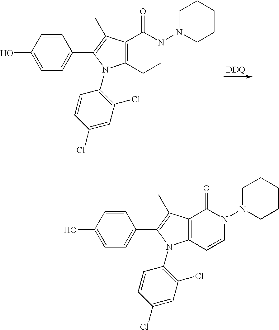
C1=CC(O)=CC=C1C1=C(C)C2=C(CCN(N3CCCCC3)C2=O)N1C1=C(Cl)C=C(Cl)C=C1.C1=CC(O)=CC=C1C1=C(C)C2=C(C=CN(N3CCCCC3)C2=O)N1C1=C(Cl)C=C(Cl)C=C1
